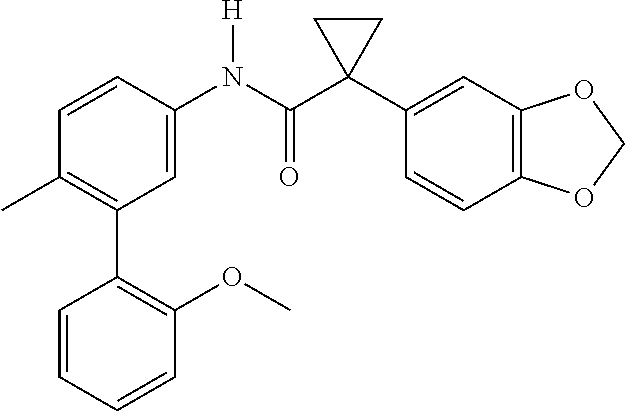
C1(C)=C(C2=C(OC)C=CC=C2)C=C(N(C(C2(C3=CC4=C(C=C3)OCO4)CC2)=O)[H])C=C1
